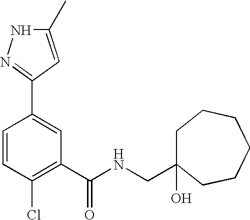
C1=CC(Cl)=C(C(NCC2(O)CCCCCC2)=O)C=C1C1=NNC(C)=C1
